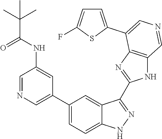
C1(C2=CN=CC(NC(C(C)(C)C)=O)=C2)=CC=C2C(=C1)C(C1=NC3=C(N1)C=NC=C3C1=CC=C(F)S1)=NN2
